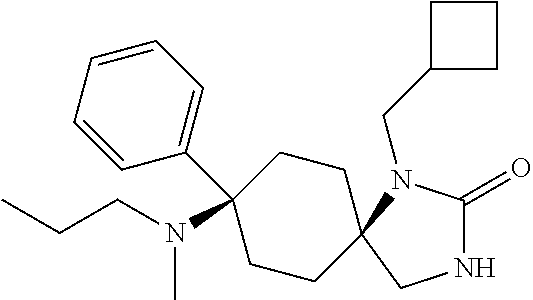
N1C(=O)N(CC2CCC2)C2(C1)CCC(N(CCC)C)(C1=CC=CC=C1)CC2
